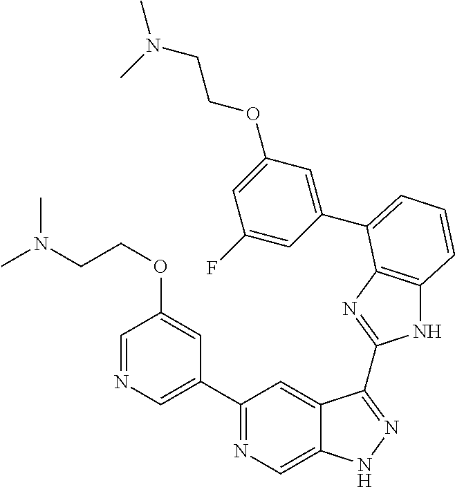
C1(C2=NC=C3C(=C2)C(C2=NC4=C(N2)C=CC=C4C2=CC(OCCN(C)C)=CC(F)=C2)=NN3)=CN=CC(OCCN(C)C)=C1
